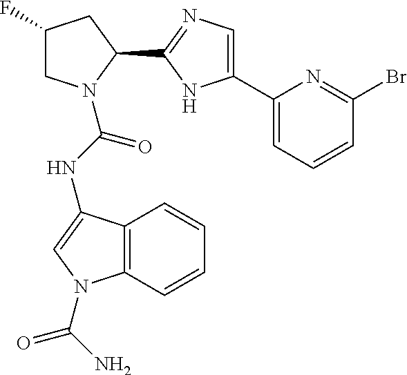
C1C(F)CC(C2=NC=C(C3=CC=CC(Br)=N3)N2)N1C(NC1=CN(C(N)=O)C2=C1C=CC=C2)=O
